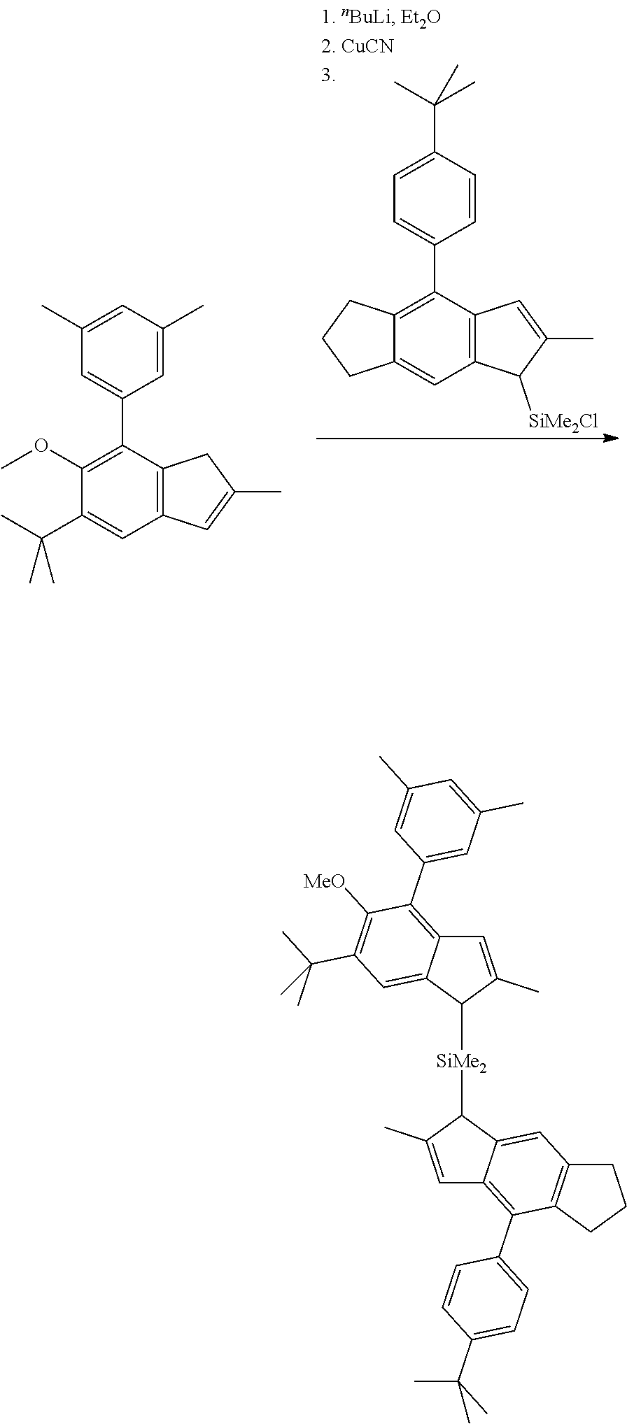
C12=C(C([SiMe2Cl])C(C)=C1)C=C1C(=C2C2=CC=C(C(C)(C)C)C=C2)CCC1.C1=C(C)CC2=C1C=C(C(C)(C)C)C(OC)=C2C1=CC(C)=CC(C)=C1.C1=C2C([SiMe2]C3C4=CC(C(C)(C)C)=C([MeO])C(C5=CC(C)=CC(C)=C5)=C4C=C3C)C(C)=CC2=C(C2=CC=C(C(C)(C)C)C=C2)C2=C1CCC2
